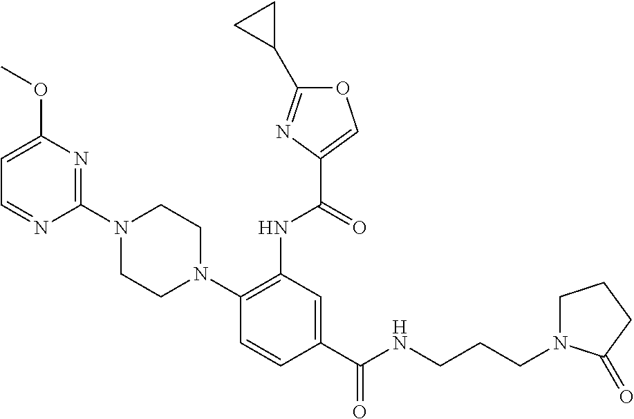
C1(C(NCCCN2CCCC2=O)=O)=CC(NC(=O)C2=COC(C3CC3)=N2)=C(N2CCN(C3=NC(OC)=CC=N3)CC2)C=C1
